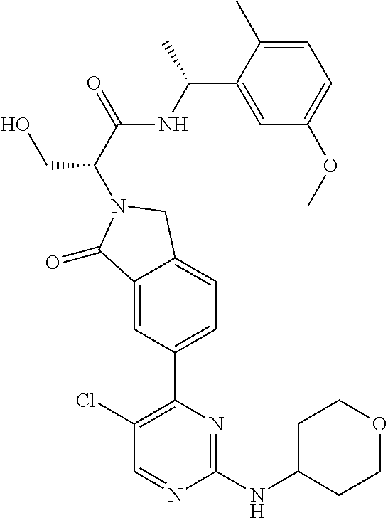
C1(Cl)=C(C2=CC=C3C(=C2)C(=O)N(C(C(=O)NC(C2=CC(OC)=CC=C2C)C)CO)C3)N=C(NC2CCOCC2)N=C1
